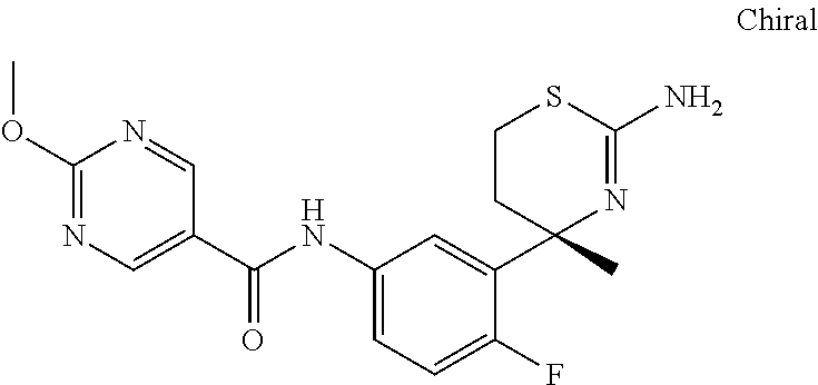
C1=NC(OC)=NC=C1C(NC1=CC=C(F)C(C2(C)N=C(N)SCC2)=C1)=O
